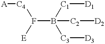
F(B([C2][D2])([C1][D1])[C3][D3])([C4][A])[E]
